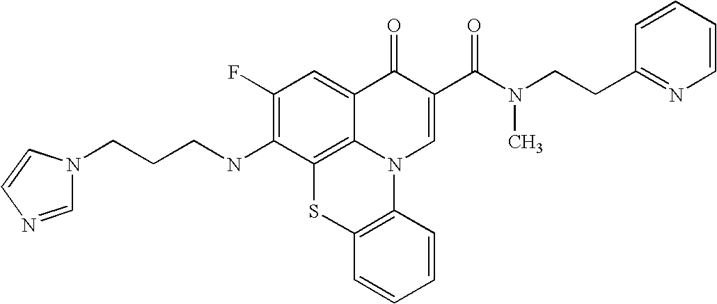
C1(F)=C(NCCCN2C=NC=C2)C2=C3C(=C1)C(=O)C(C(N(CCC1=NC=CC=C1)C)=O)=CN3C1=C(S2)C=CC=C1
